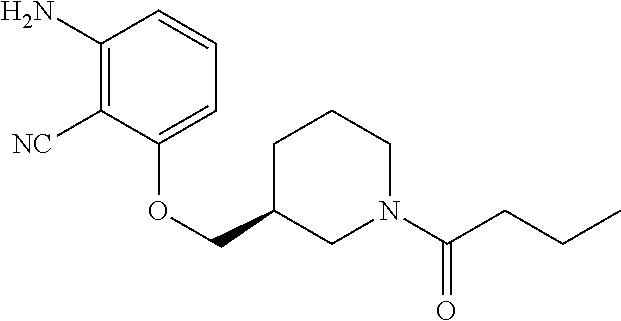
C1(N)=C([NC])C(OCC2CN(C(CCC)=O)CCC2)=CC=C1
